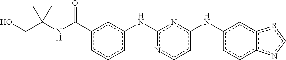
c1cc(Nc2nc(Nc3cc4c(cc3)ncs4)ccn2)cc(C(NC(CO)(C)C)=O)c1
